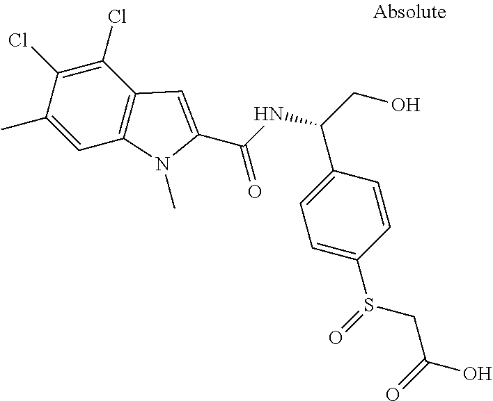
C1=C(C)C(Cl)=C(Cl)C2=C1N(C)C(C(NC(CO)C1=CC=C(S(=O)CC(O)=O)C=C1)=O)=C2
